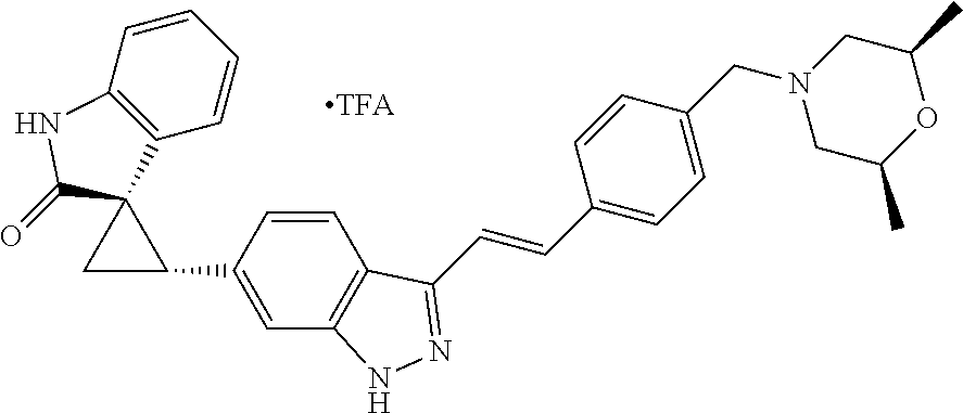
C12=C(C=CC=C1)C1(C(=O)N2)CC1C1=CC2=C(C=C1)C(C=CC1=CC=C(CN3CC(C)OC(C)C3)C=C1)=NN2
